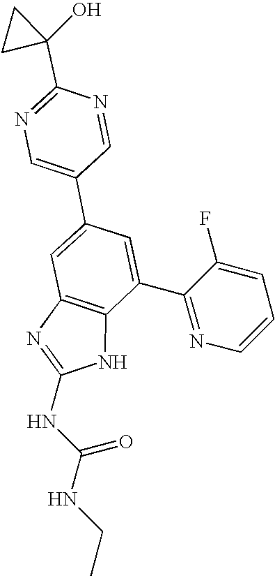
C1=C(C2=CN=C(C3(O)CC3)N=C2)C=C(C2=NC=CC=C2F)C2=C1N=C(NC(NCC)=O)N2
